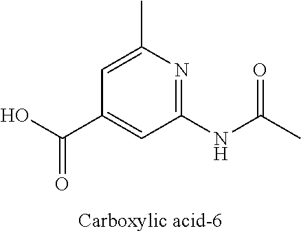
C1(NC(C)=O)=NC(C)=CC(C(O)=O)=C1
